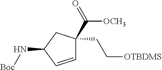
C1=CC(N[Boc])CC1(C(=O)[OCH3])CC[OTBDMS]
